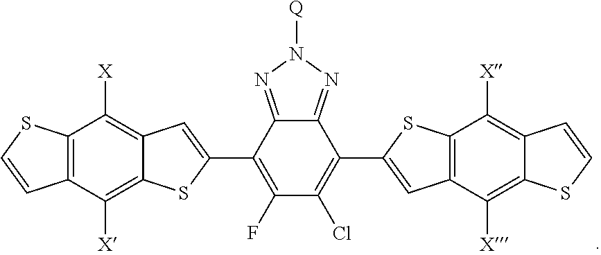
C12=NN([Q])N=C1C(C1=CC3=C([X])C4=C(C([X])=C3S1)C=CS4)=C(F)C(Cl)=C2C1=CC2=C(S1)C([X])=C1C(=C2[X])SC=C1
